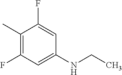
C1(C)=C(F)C=C(NCC)C=C1F
